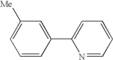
C1=C([Me])C=C(C2=CC=CC=N2)C=C1
